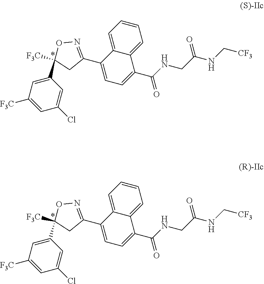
C1(C2([F3C])ON=C(C3=CC=C(C(=O)NCC(=O)NC[CF3])C4=CC=CC=C43)C2)=CC([F3C])=CC(Cl)=C1.C1(C2([F3C])ON=C(C3=CC=C(C(=O)NCC(=O)NC[CF3])C4=CC=CC=C43)C2)=CC([F3C])=CC(Cl)=C1
